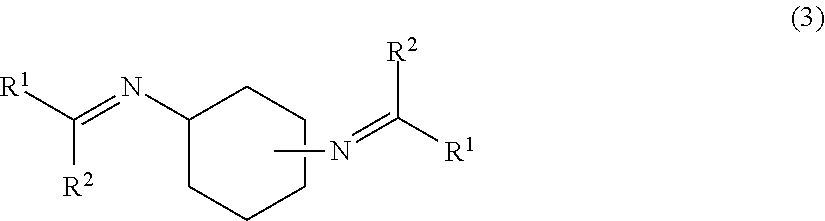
C1(N=C([R1])[R2])CCCCC1.CN=C([R1])[R2]
